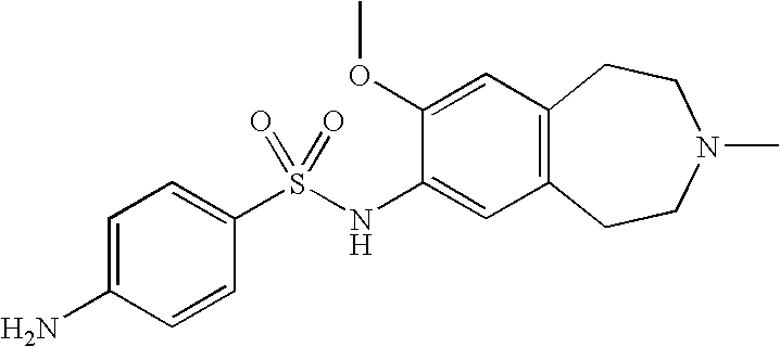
C1(OC)=CC2=C(C=C1NS(C1=CC=C(N)C=C1)(=O)=O)CCN(C)CC2
